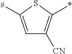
C1=C([#])SC(*)=C1[CN]
